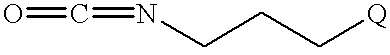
O=C=NCCC[Q]
